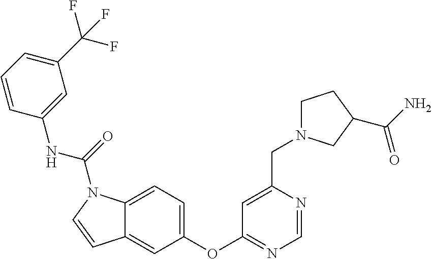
C12=CC=C(OC3=NC=NC(CN4CCC(C(N)=O)C4)=C3)C=C1C=CN2C(=O)NC1=CC(C(F)(F)F)=CC=C1
